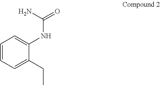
C1=CC=C(CC)C(NC(N)=O)=C1
